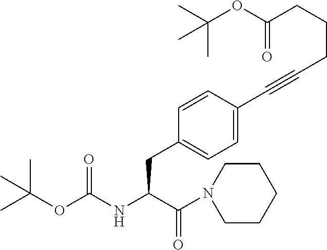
C(OC(NC(C(=O)N1CCCCC1)CC1=CC=C(C#CCCCC(OC(C)(C)C)=O)C=C1)=O)(C)(C)C
